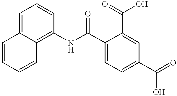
C1(C(NC2=C3C(=CC=C2)C=CC=C3)=O)=CC=C(C(=O)O)C=C1C(=O)O
